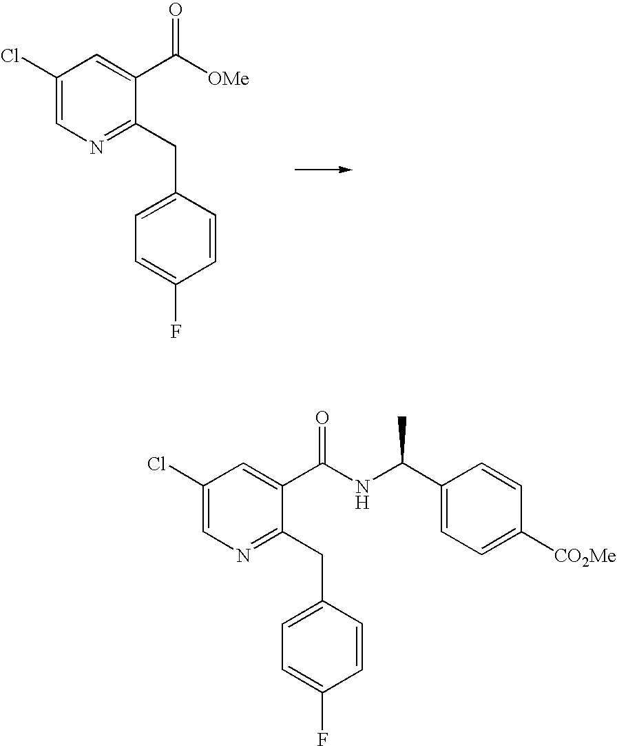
C1(Cl)=CN=C(CC2=CC=C(F)C=C2)C(C([OMe])=O)=C1.C1(Cl)=CN=C(CC2=CC=C(F)C=C2)C(C(NC(C2=CC=C([CO2Me])C=C2)C)=O)=C1
